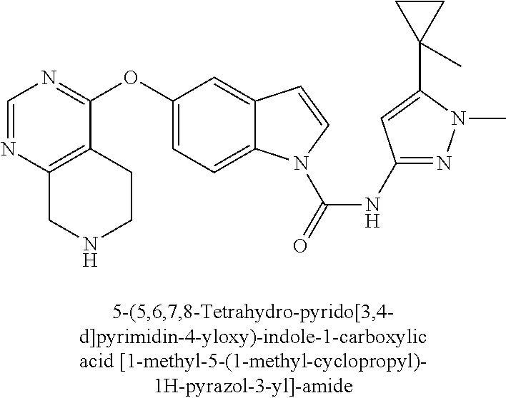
C1(OC2=NC=NC3=C2CCNC3)=CC=C2C(=C1)C=CN2C(=O)NC1=NN(C)C(C2(C)CC2)=C1
